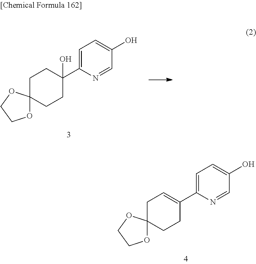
C1=C(C2(O)CCC3(CC2)OCCO3)N=CC(O)=C1.C1=C(C2=CCC3(CC2)OCCO3)N=CC(O)=C1
